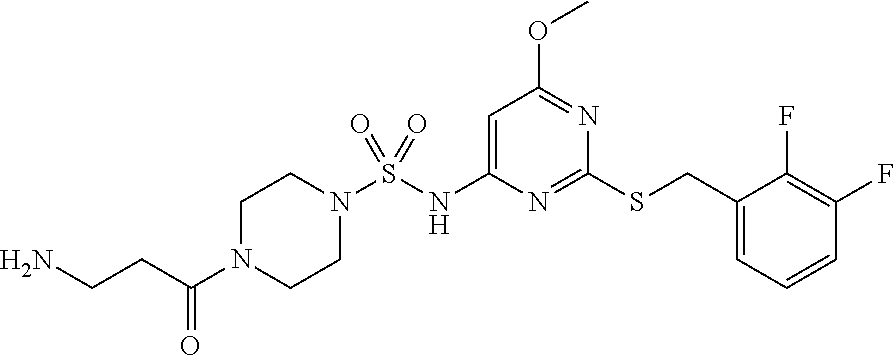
N1=C(SCC2=CC=CC(F)=C2F)N=C(OC)C=C1NS(=O)(=O)N1CCN(C(CCN)=O)CC1
